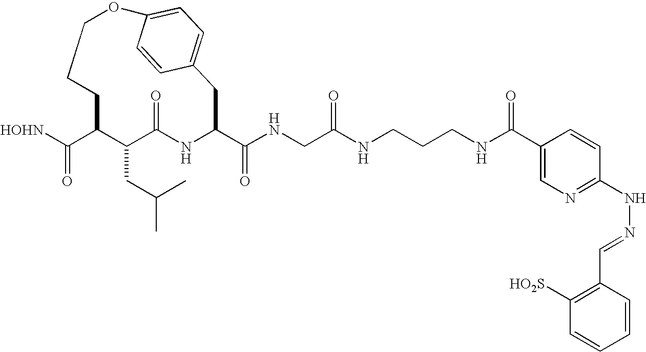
[HOHN]C(C1C(CC(C)C)C(=O)NC(C(NCC(NCCCNC(C2=CN=C(NN=CC3=C([HO2S])C=CC=C3)C=C2)=O)=O)=O)CC2=CC=C(OCCC1)C=C2)=O
